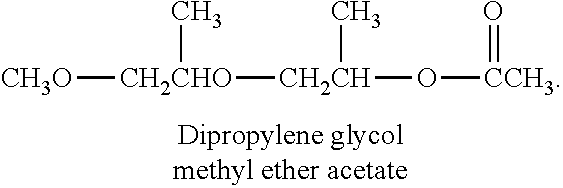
[CH3O][CH2CHO](C)[CH2CH](O[CCH3]=O)C
